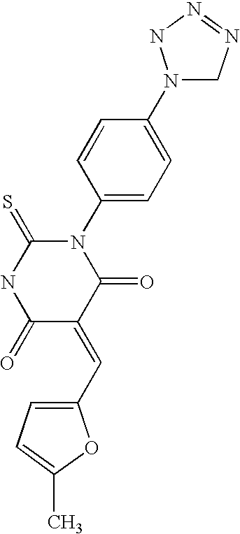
C1(C=C2C(=O)N(C3=CC=C(N4CN=NN4)C=C3)C(=S)NC2=O)=CC=C(C)O1
